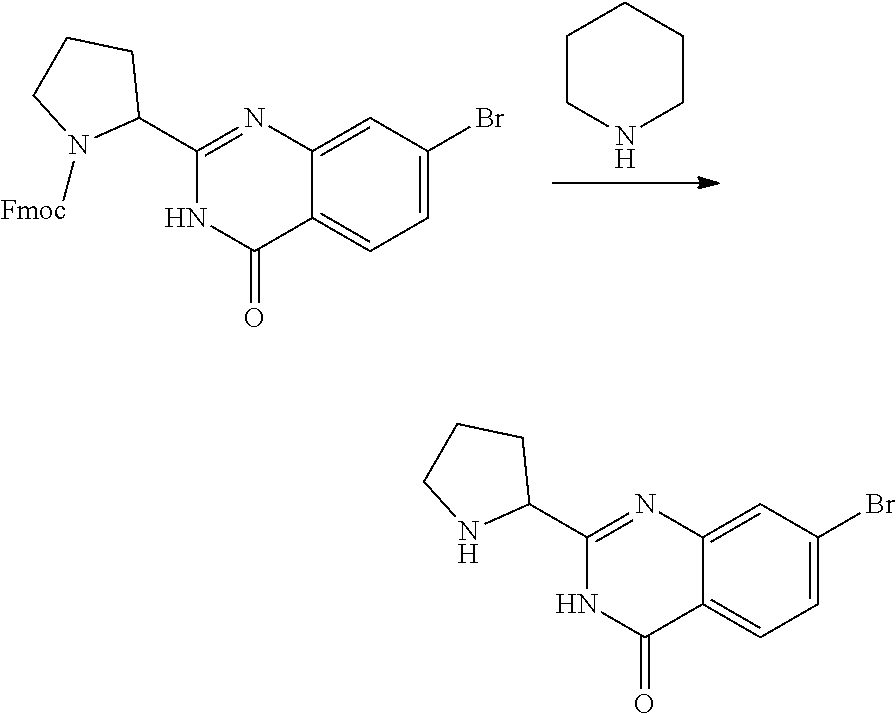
C1NCCCC1.C12=CC=C(Br)C=C1N=C(C1CCCN1[Fmoc])NC2=O.C12=CC=C(Br)C=C1N=C(C1CCCN1)NC2=O
